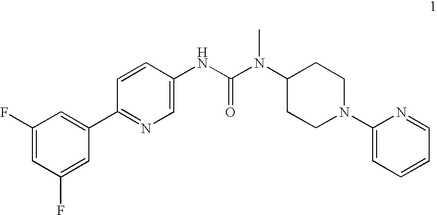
C1(F)=CC(F)=CC(C2=NC=C(NC(N(C3CCN(C4=CC=CC=N4)CC3)C)=O)C=C2)=C1
